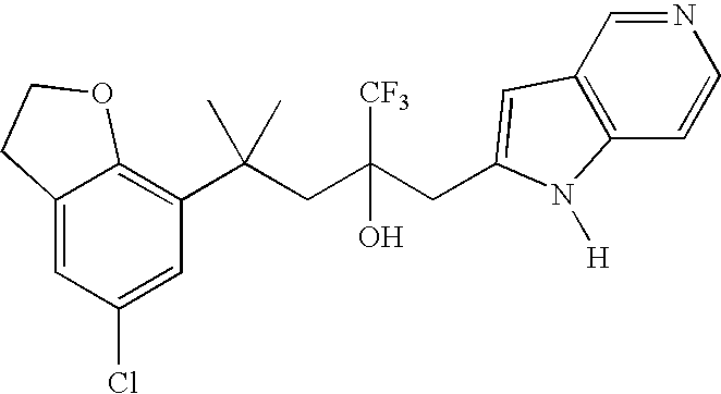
C12=CC(Cl)=CC(C(CC(CC3=CC4=C(C=CN=C4)N3[H])([CF3])O)(C)C)=C1OCC2
